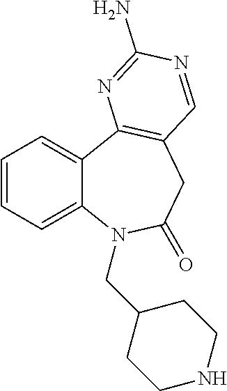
C1=CC=C2C(=C1)C1=C(CC(=O)N2CC2CCNCC2)C=NC(N)=N1
